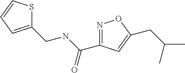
C1(CNC(=O)C2=NOC(CC(C)C)=C2)=CC=CS1
